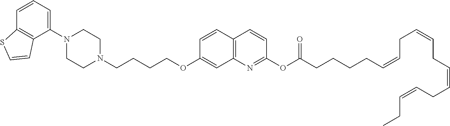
C1(N2CCN(CCCCOC3=CC4=C(C=C3)C=CC(OC(CCCCC=CCC=CCC=CCC=CCC)=O)=N4)CC2)=CC=CC2=C1C=CS2
